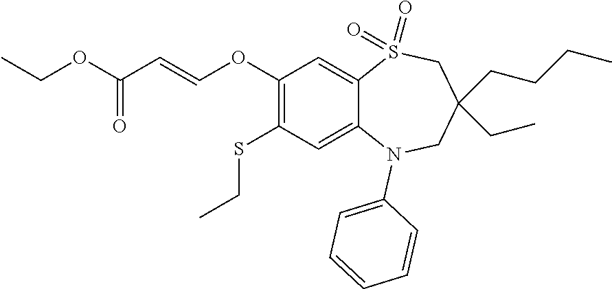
O(C(=O)C=COC1=C(SCC)C=C2C(=C1)S(=O)(=O)CC(CC)(CCCC)CN2C1=CC=CC=C1)CC
